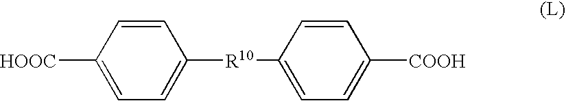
C1([HOOC])=CC=C([R10]C2=CC=C([COOH])C=C2)C=C1
